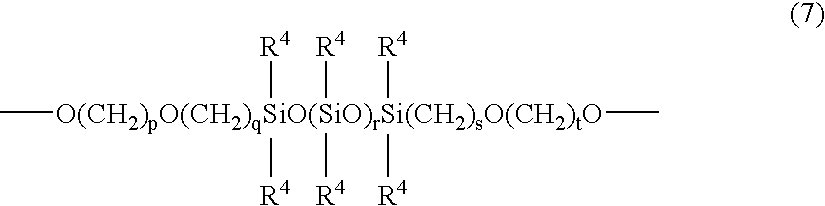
C[O(CH2)pO(CH2)qSiO(SiO)rSi(CH2)sO(CH2)tO](C)([R4])([R4])([R4])([R4])([R4])[R4]
